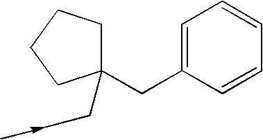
C1(CC<-C)(CC2=CC=CC=C2)CCCC1
